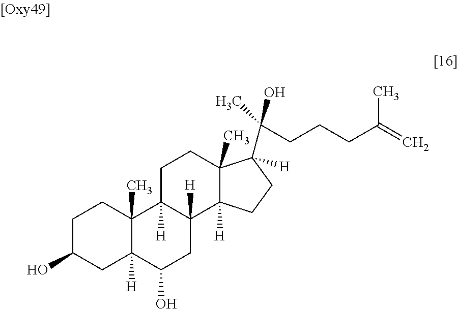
C1C(O)CC2([H])C(C)(C1)C1([H])C([H])(CC2O)C2([H])C(C)(CC1)C(C(C)(CCCC(=C)C)O)([H])CC2
